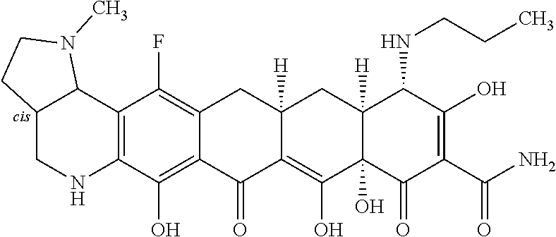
C12=C(C3C(CN1)CCN3C)C(F)=C1CC3([H])CC4([H])C(NCCC)C(O)=C(C(=O)N)C(=O)C4(O)C(O)=C3C(=O)C1=C2O
